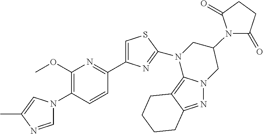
C1=NC(C)=CN1C1=C(OC)N=C(C2=CSC(N3C4=C5C(=NN4CC(N4C(=O)CCC4=O)C3)CCCC5)=N2)C=C1
